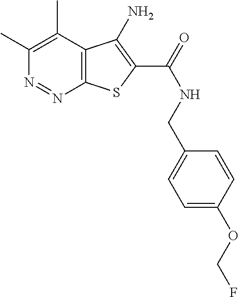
C1(C)=C(C)C2=C(N=N1)SC(C(=O)NCC1=CC=C(OCF)C=C1)=C2N
